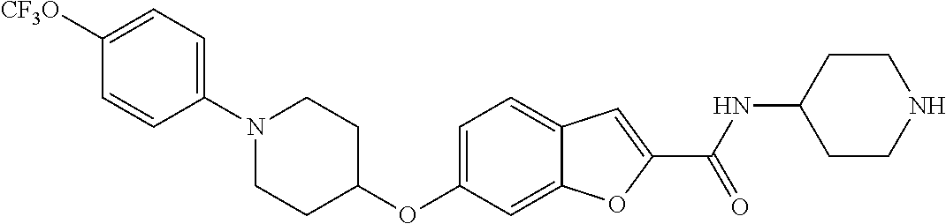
C1=C(OC2CCN(C3=CC=C([CF3O])C=C3)CC2)C=C2C(=C1)C=C(C(=O)NC1CCNCC1)O2
